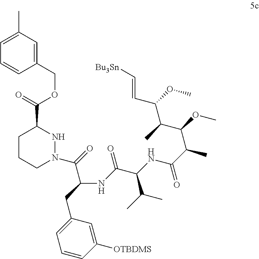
C1CCN(C(=O)C(CC2=CC=CC([OTBDMS])=C2)NC(C(NC(C(C(C(C(C=C[Bu3Sn])OC)C)OC)C)=O)C(C)C)=O)NC1C(OCC1=CC(C)=CC=C1)=O
